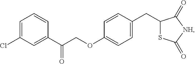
C1=C(Cl)C=C(C(=O)COC2=CC=C(CC3SC(=O)[NH]C3=O)C=C2)C=C1
